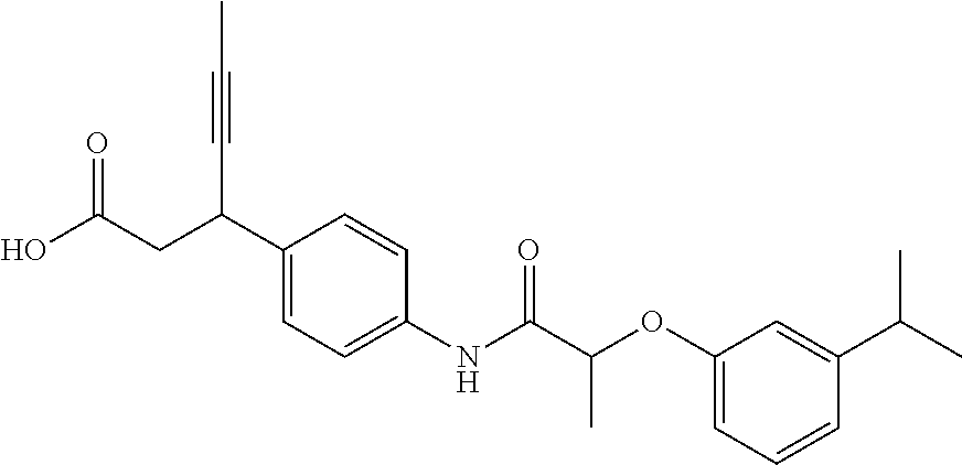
C1(C(CC(=O)O)C#CC)=CC=C(NC(C(OC2=CC=CC(C(C)C)=C2)C)=O)C=C1
